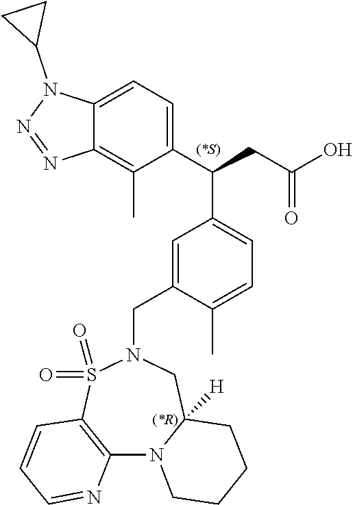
C1(C(CC(O)=O)C2=CC=C(C)C(CN3S(=O)(=O)C4=C(N5C([H])(C3)CCCC5)N=CC=C4)=C2)=CC=C2C(=C1C)N=NN2C1CC1
